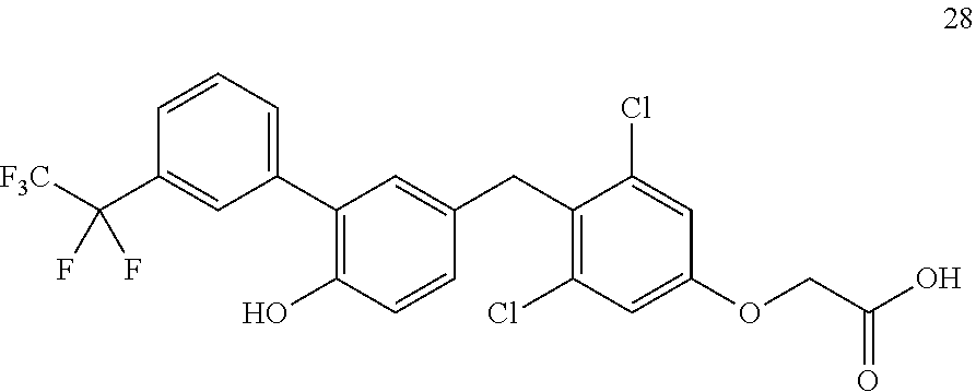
C1(C2=C(O)C=CC(CC3=C(Cl)C=C(OCC(=O)O)C=C3Cl)=C2)=CC=CC(C([F3C])(F)F)=C1
